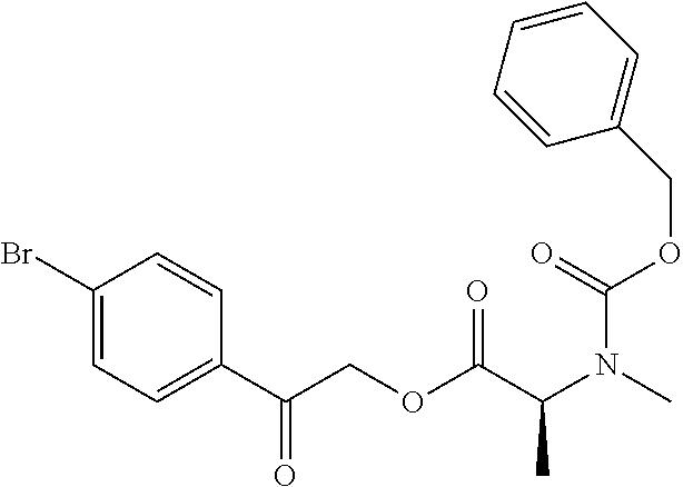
C1(Br)=CC=C(C(COC(C(N(C)C(OCC2=CC=CC=C2)=O)C)=O)=O)C=C1
